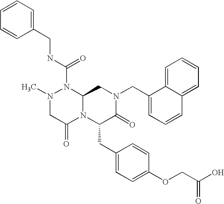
N1(C)CC(=O)N2C(N1C(NCC1=CC=CC=C1)=O)CN(CC1=CC=CC3=CC=CC=C13)C(=O)C2CC1=CC=C(OCC(O)=O)C=C1
